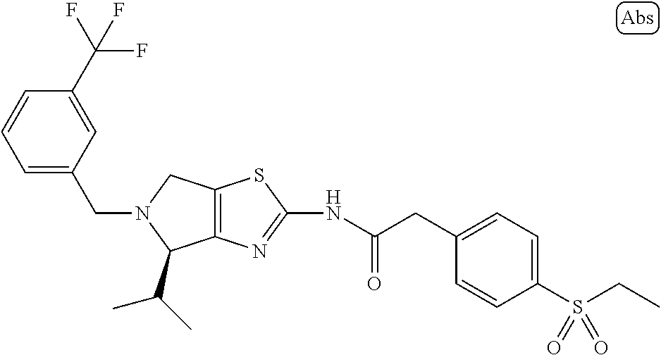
C12=C(N=C(NC(CC3=CC=C(S(CC)(=O)=O)C=C3)=O)S1)C(C(C)C)N(CC1=CC=CC(C(F)(F)F)=C1)C2
